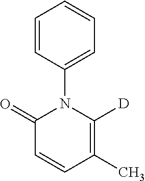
C1=CC(N2C(=O)C=CC(C)=C2[D])=CC=C1
